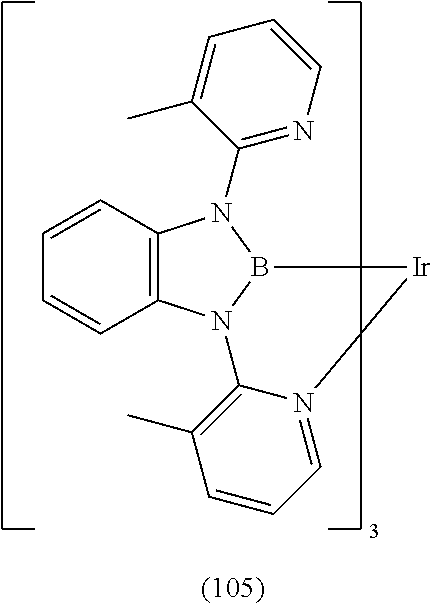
C12=C(N3B(N1C1=NC=CC=C1C)[Ir]N1=CC=CC(C)=C31)C=CC=C2
